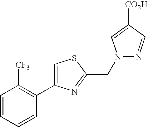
C1=CC=CC(C2=CSC(CN3N=CC([CO2H])=C3)=N2)=C1[CF3]
